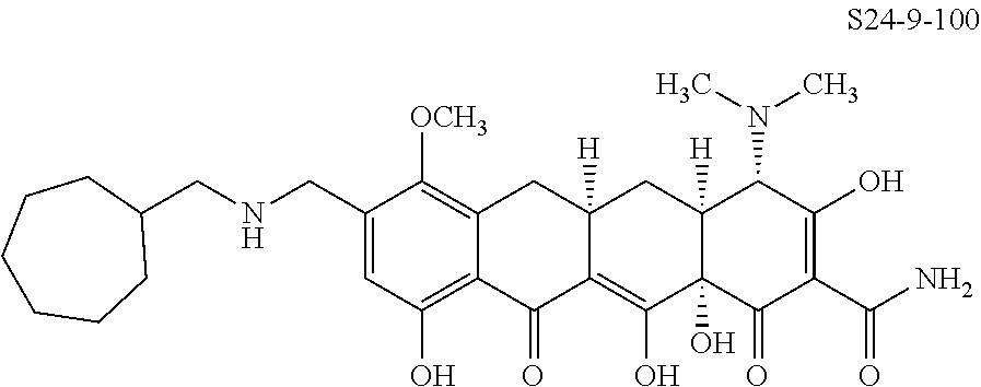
C1(CNCC2CCCCCC2)=CC(O)=C2C(=C1[OCH3])CC1([H])C(=C(O)C3(O)C([H])(C1)C(N(C)C)C(O)=C(C(N)=O)C3=O)C2=O
